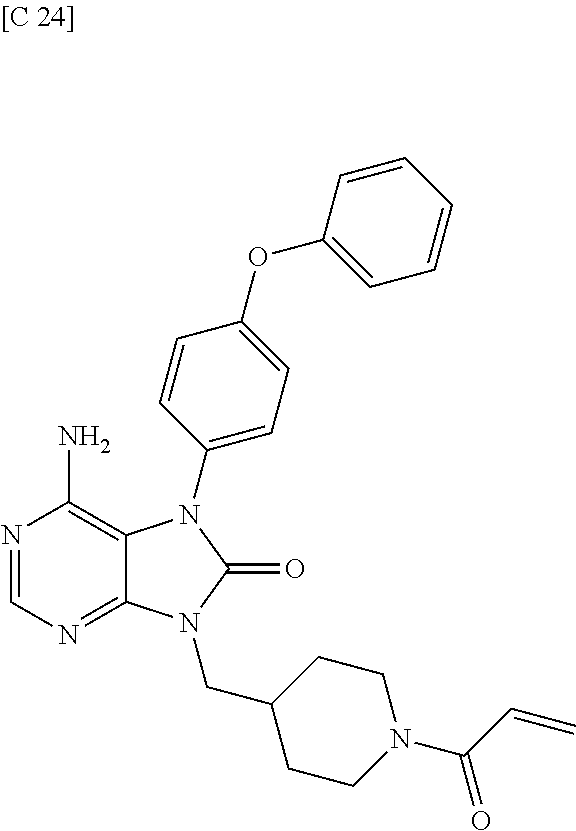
N1=CN=C2C(=C1N)N(C1=CC=C(OC3=CC=CC=C3)C=C1)C(=O)N2CC1CCN(C(C=C)=O)CC1
